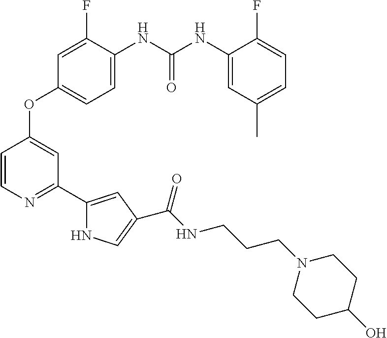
C(=O)(NC1=CC=C(OC2=CC(C3=CC(C(NCCCN4CCC(O)CC4)=O)=CN3)=NC=C2)C=C1F)NC1=CC(C)=CC=C1F
